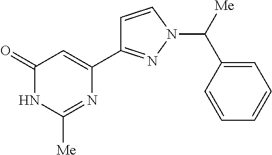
C1=CN(C([Me])C2=CC=CC=C2)N=C1C1=CC(=O)NC([Me])=N1
